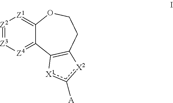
[Z2]1=[Z3][Z4]=C2C(=[Z1]1)OCCC1=C2[X1]c([A])[X2]1
